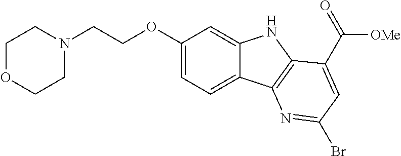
C1OCCN(CCOC2=CC=C3C(=C2)NC2=C3N=C(Br)C=C2C(=O)[OMe])C1
